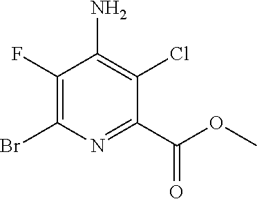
BrC1=C(F)C(N)=C(Cl)C(C(OC)=O)=N1
